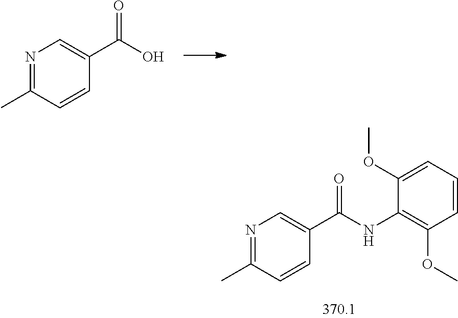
N1=C(C)C=CC(C(O)=O)=C1.N1=C(C)C=CC(C(NC2=C(OC)C=CC=C2OC)=O)=C1
